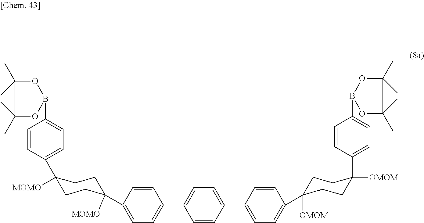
C1=CC(C2=CC=C(C3([OMOM])CCC([OMOM])(C4=CC=C(B5OC(C)(C)C(C)(C)O5)C=C4)CC3)C=C2)=CC=C1C1=CC=C(C2([MOMO])CCC(C3=CC=C(B4OC(C)(C)C(C)(C)O4)C=C3)([MOMO])CC2)C=C1
